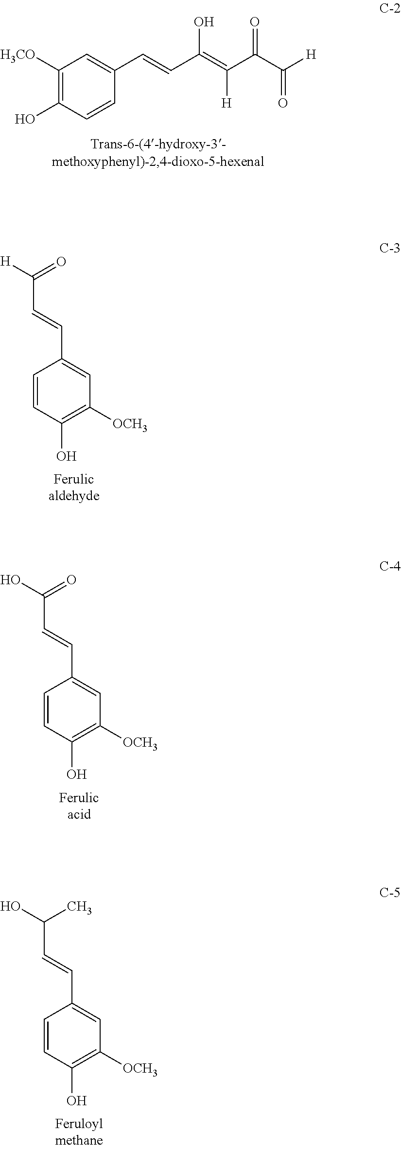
C1([H3CO])=C(O)C=CC(C=CC(=C(C(C([H])=O)=O)[H])O)=C1.C1=CC(O)=C([OCH3])C=C1C=CC([H])=O.C1=CC(O)=C([OCH3])C=C1C=CC(O)=O.C1=CC(O)=C([OCH3])C=C1C=CC(O)C
